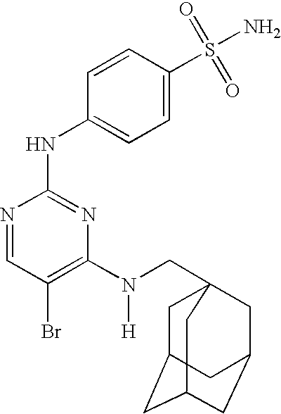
N1=CC(Br)=C(N(CC23CC4CC(CC(C2)C4)C3)[H])N=C1NC1=CC=C(S(=O)(=O)N)C=C1
